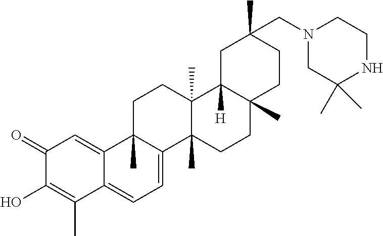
C1(=O)C(O)=C(C)C2=CC=C3C(C)(C2=C1)CCC1(C)C3(C)CCC2(C)C1([H])CC(C)(CN1CC(C)(C)NCC1)CC2
